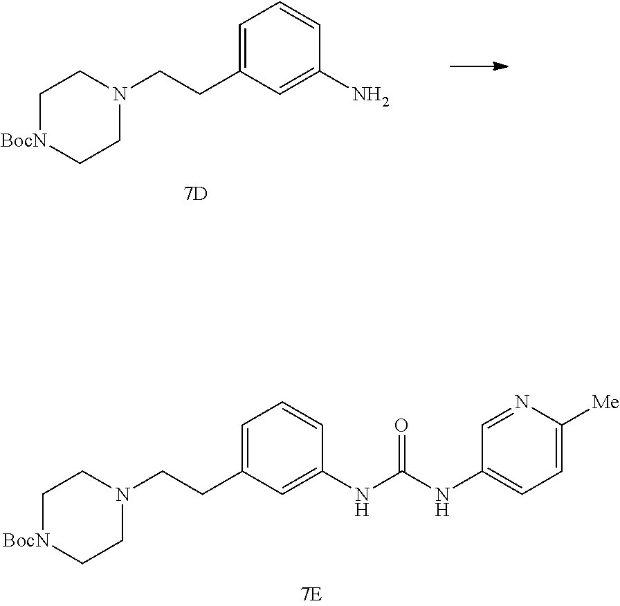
C1[BocN]CCN(CCC2=CC=CC(NC(NC3=CC=C([Me])N=C3)=O)=C2)C1.C1[BocN]CCN(CCC2=CC=CC(N)=C2)C1
